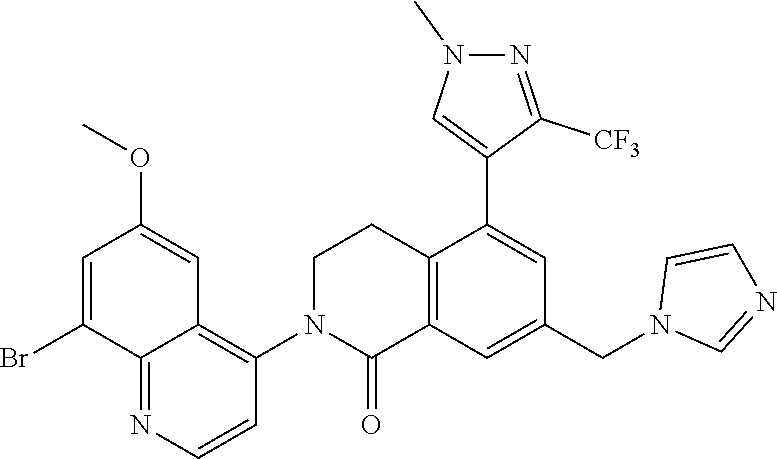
C12=C(C=C(CN3C=NC=C3)C=C1C1=CN(C)N=C1[CF3])C(=O)N(C1=C3C(=NC=C1)C(Br)=CC(OC)=C3)CC2
